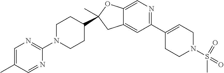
C1(C2=CCN(S(=O)(=O)C)CC2)=NC=C2C(=C1)CC(C)(C1CCN(C3=NC=C(C)C=N3)CC1)O2
